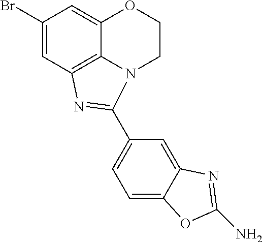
C1(Br)=CC2=C3C(=C1)OCCN3C(C1=CC=C3C(=C1)N=C(N)O3)=N2
